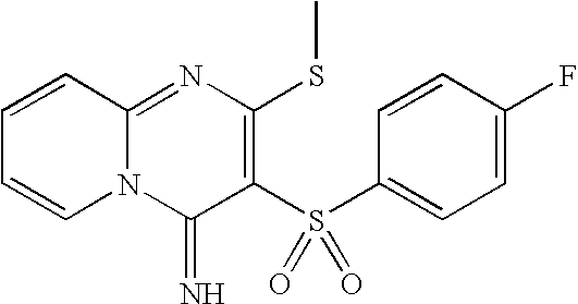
C1=CC2=NC(SC)=C(S(C3=CC=C(F)C=C3)(=O)=O)C(=N)N2C=C1
